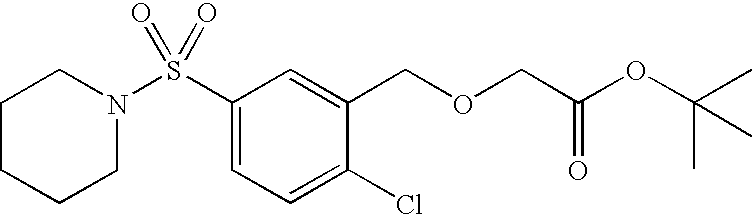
C1CCCN(S(C2=CC=C(Cl)C(COCC(=O)OC(C)(C)C)=C2)(=O)=O)C1
